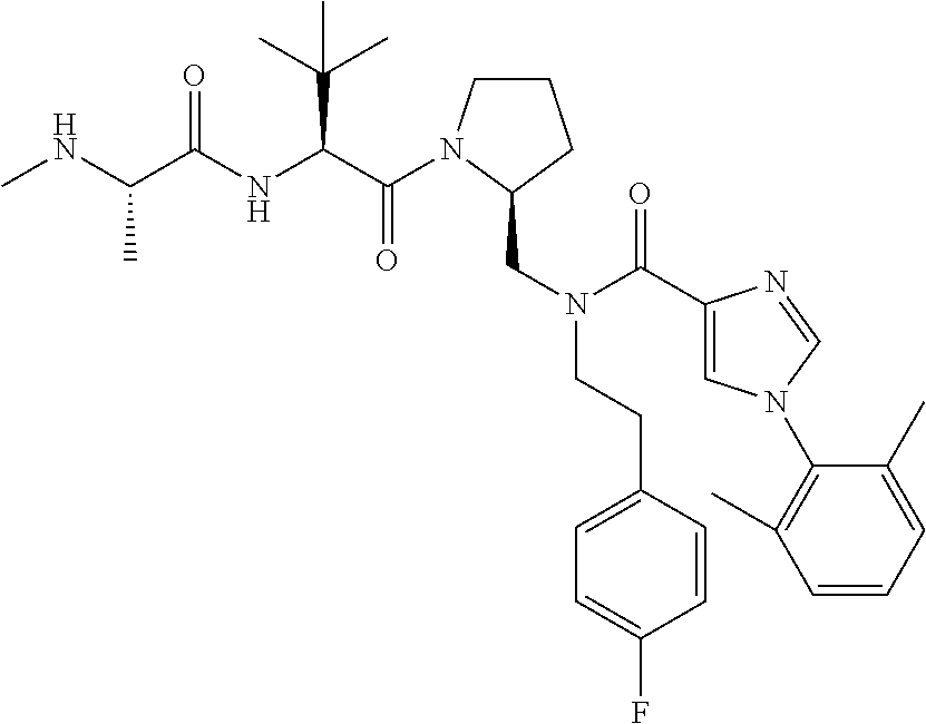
C(=O)(C(C(C)(C)C)NC(=O)C(C)NC)N1CCCC1CN(CCC1=CC=C(F)C=C1)C(C1=CN(C2=C(C)C=CC=C2C)C=N1)=O
